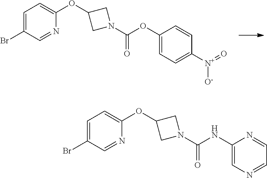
BrC1=CC=C(OC2CN(C(OC3=CC=C([N+](=O)[O-])C=C3)=O)C2)N=C1.BrC1=CC=C(OC2CN(C(NC3=CN=CC=N3)=O)C2)N=C1
